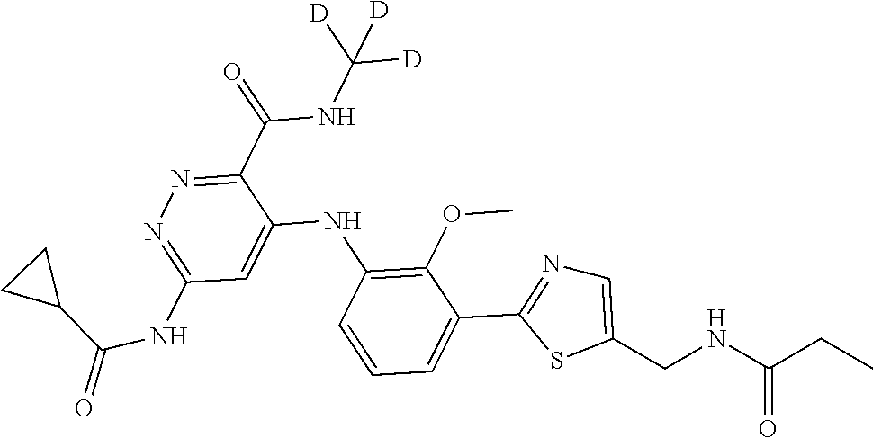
C1(C(NC([D])([D])[D])=O)=NN=C(NC(=O)C2CC2)C=C1NC1=C(OC)C(C2=NC=C(CNC(CC)=O)S2)=CC=C1
